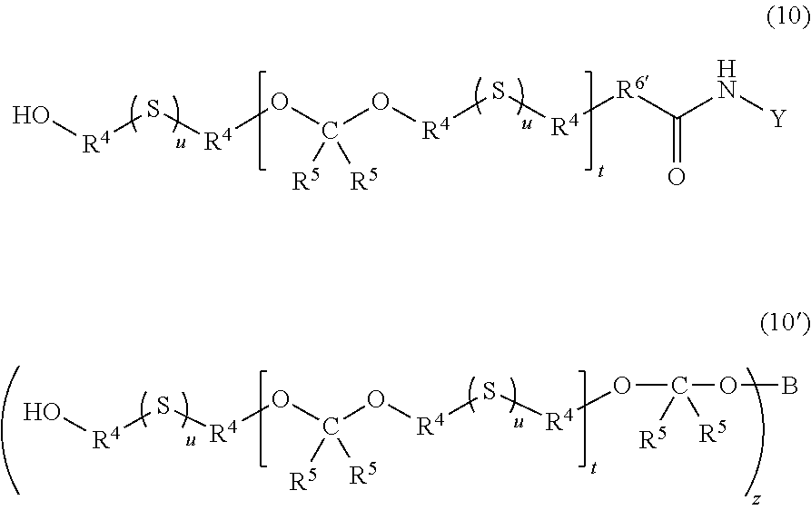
O[R4]S[R4]OC(O[R4]S[R4][R6]C(N[Y])=O)([R5])[R5].O[R4]S[R4]OC(O[R4]S[R4]OC(OB)([R5])[R5])([R5])[R5]
